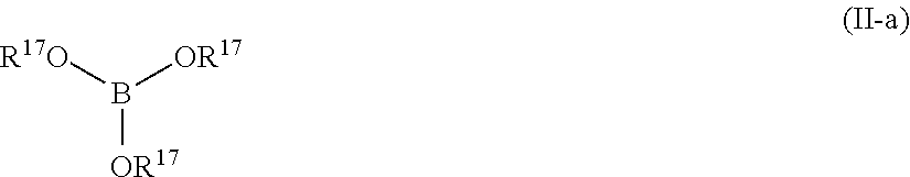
[R17O]B([OR17])[OR17]
